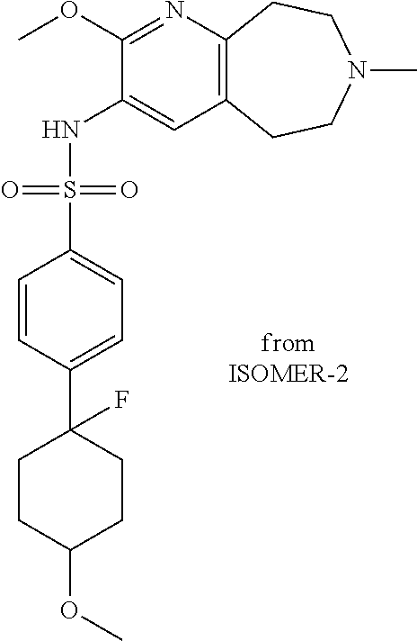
C12=C(CCN(C)CC1)C=C(NS(C1=CC=C(C3(F)CCC(OC)CC3)C=C1)(=O)=O)C(OC)=N2
